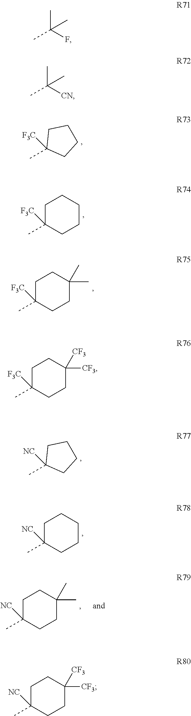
CC1([F3C])CCCC1.CC1([F3C])CCCCC1.CC1([F3C])CCC(C)(C)CC1.CC1([F3C])CCC([CF3])([CF3])CC1.CC1([NC])CCCC1.CC1([NC])CCCCC1.CC1([NC])CCC(C)(C)CC1.CC(F)(C)C.CC([CN])(C)C.CC1([NC])CCC([CF3])([CF3])CC1
